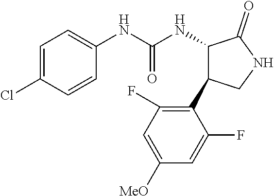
C1=C(Cl)C=CC(NC(NC2C(=O)NCC2C2=C(F)C=C([MeO])C=C2F)=O)=C1
